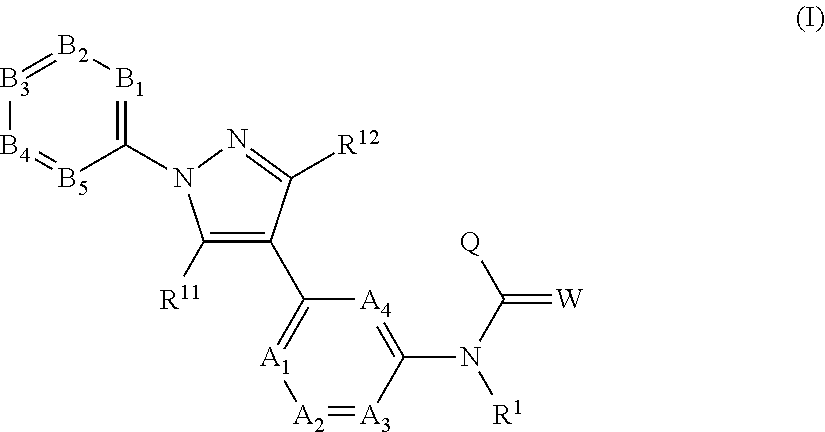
[A2]1=[A3]C(N([R1])C(=[W])[Q])=[A4]C(C2=C([R11])N(C3=[B1][B2]=[B3][B4]=[B5]3)N=C2[R12])=[A1]1
